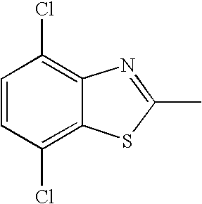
C1(C)=NC2=C(Cl)C=CC(Cl)=C2S1
